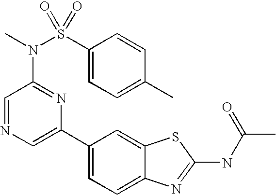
C1(C2=CN=CC(N(S(C3=CC=C(C)C=C3)(=O)=O)C)=N2)=CC=C2C(=C1)SC(NC(C)=O)=N2
